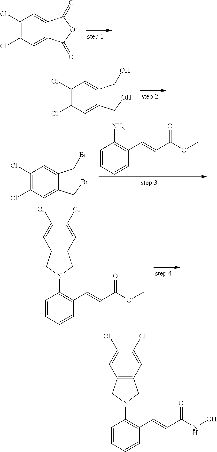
C1=CC=CC(C=CC(=O)NO)=C1N1CC2=C(C1)C=C(Cl)C(Cl)=C2.C1(Cl)=C(Cl)C=C2C(=C1)C(=O)OC2=O.C1(Cl)=C(Cl)C=C(CO)C(CO)=C1.C1=CC=CC(C=CC(=O)OC)=C1N.C1(Cl)=C(Cl)C=C(CBr)C(CBr)=C1.C1=CC=CC(C=CC(=O)OC)=C1N1CC2=C(C1)C=C(Cl)C(Cl)=C2
